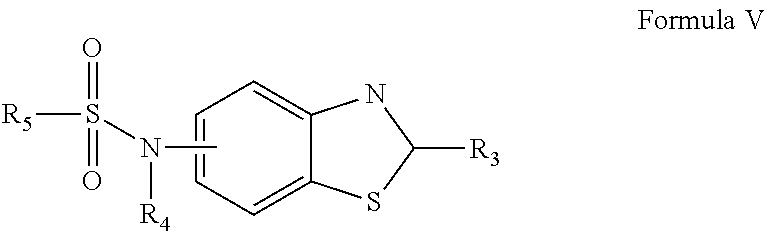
[R5]S(=O)(=O)N([R4])C.C1=CC=C2C(=C1)NC([R3])S2
